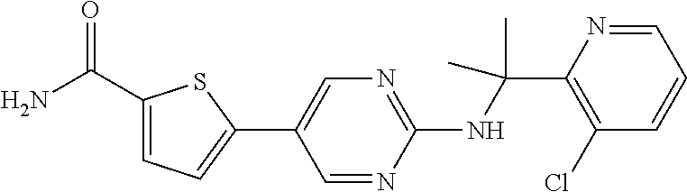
C1(NC(C2=C(Cl)C=CC=N2)(C)C)=NC=C(C2=CC=C(C(N)=O)S2)C=N1
